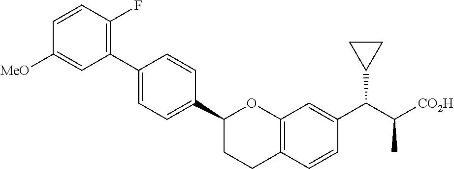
C1(C2CCC3=C(O2)C=C(C(C([CO2H])C)C2CC2)C=C3)=CC=C(C2=C(F)C=CC([MeO])=C2)C=C1
